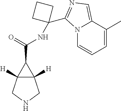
N12C=CC=C(C)C1=CN=C2C1(NC(C2C3([H])C2([H])CNC3)=O)CCC1
